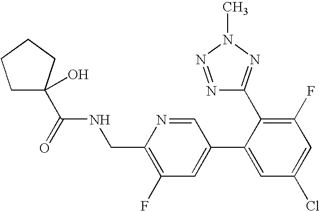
C1C(C(=O)NCC2=C(F)C=C(C3=CC(Cl)=CC(F)=C3C3=NN(C)N=N3)C=N2)(O)CCC1
